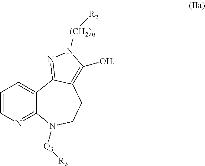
C1=CN=C2C(=C1)C1=NN([(CH2)n][R2])C([OH])=C1CCN2[Q3][R3]
